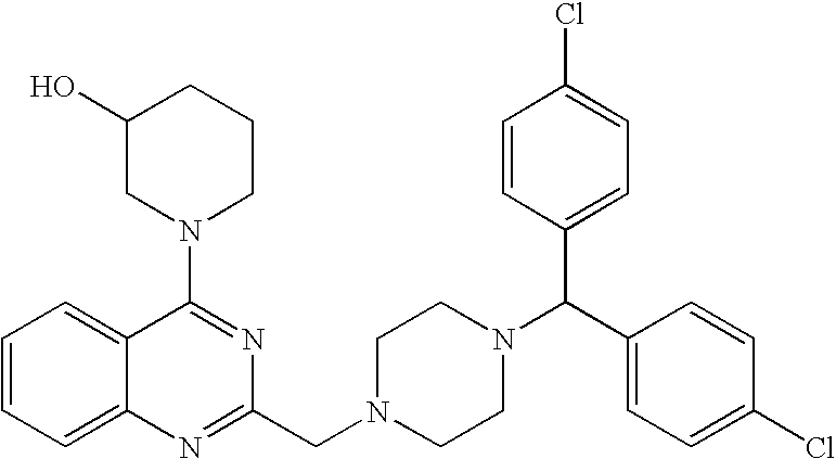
C1=CC=C2C(=C1)C(N1CCCC(O)C1)=NC(CN1CCN(C(C3=CC=C(Cl)C=C3)C3=CC=C(Cl)C=C3)CC1)=N2
